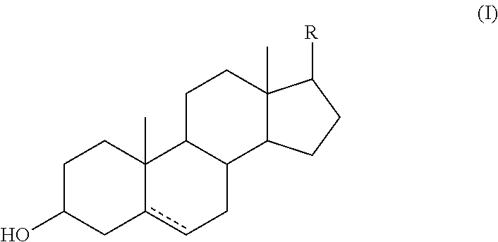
C1C(O)Cc2cCC3C(C2(C)C1)CCC1(C)C3CCC1[R]
